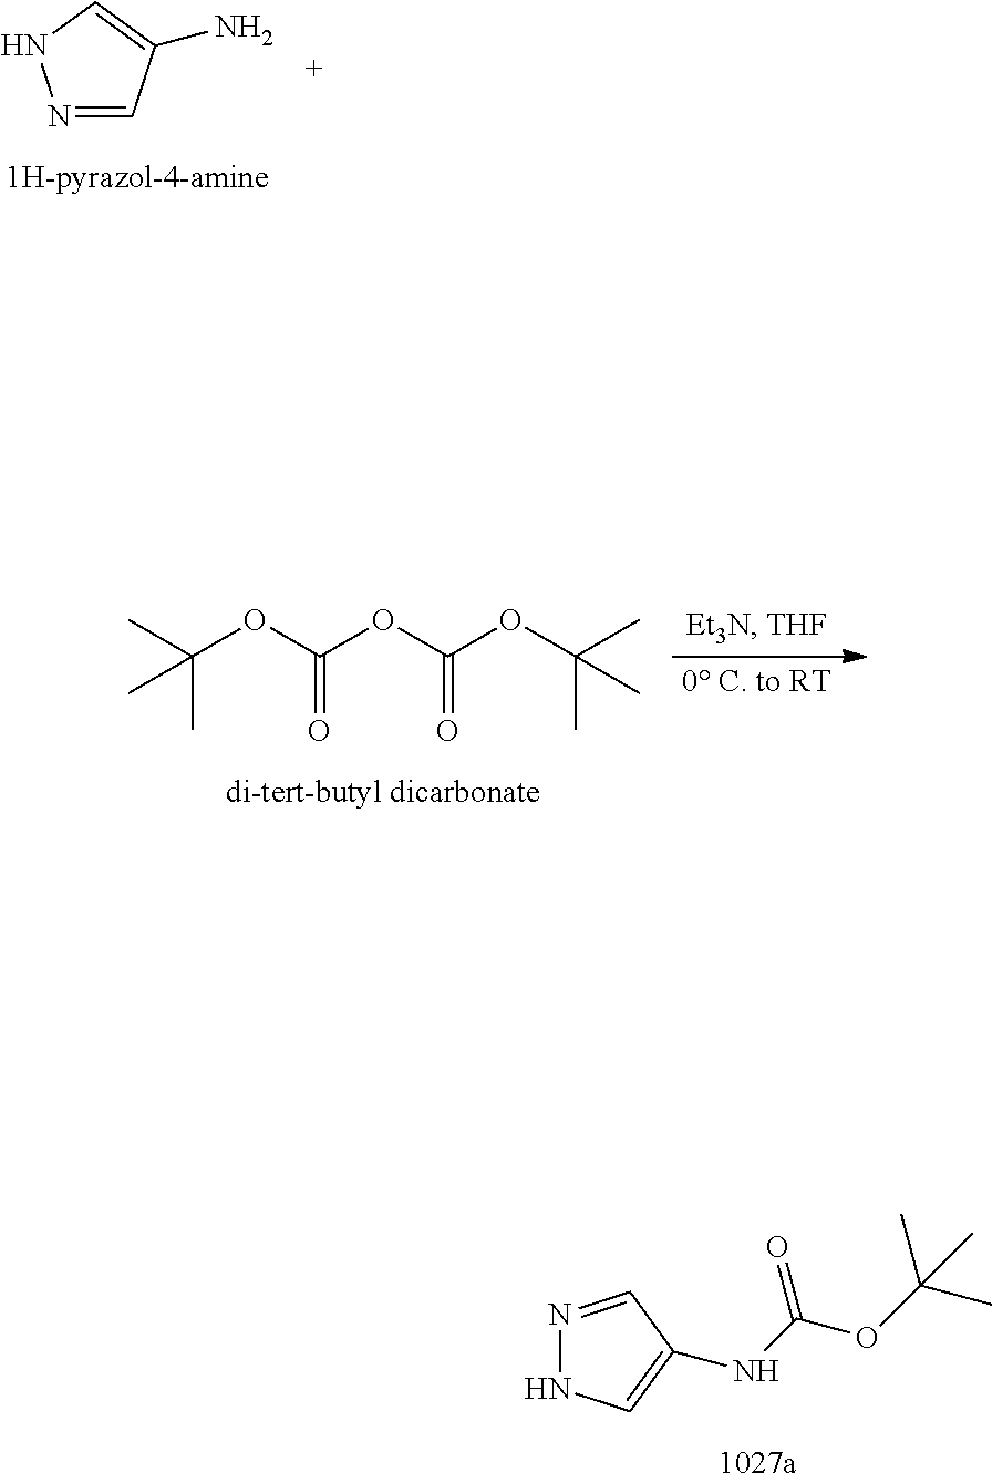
N1=CC(N)=CN1.CC(OC(OC(OC(C)(C)C)=O)=O)(C)C.N(C(=O)OC(C)(C)C)C1=CNN=C1
